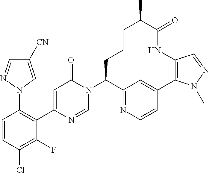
C1(F)=C(Cl)C=CC(N2C=C([CN])C=N2)=C1C1=CC(=O)N(C2C3=NC=CC(=C3)C3=C(NC(=O)C(C)CCC2)C=NN3C)C=N1
